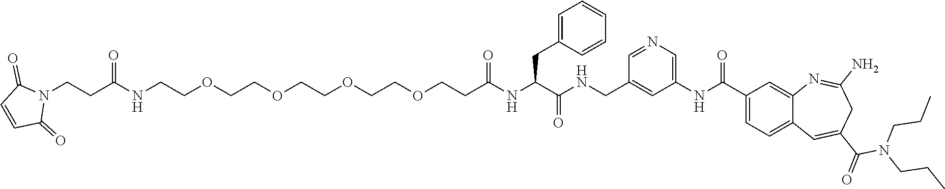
C1(NC(C2=CC=C3C(=C2)N=C(N)CC(C(=O)N(CCC)CCC)=C3)=O)=CN=CC(CNC(C(NC(=O)CCOCCOCCOCCOCCNC(CCN2C(=O)C=CC2=O)=O)CC2=CC=CC=C2)=O)=C1
